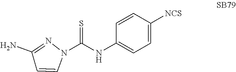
N1(C(NC2=CC=C([NCS])C=C2)=S)N=C(N)C=C1
